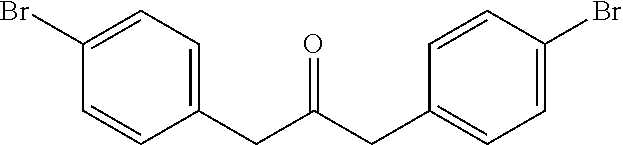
C1=C(Br)C=CC(CC(CC2=CC=C(Br)C=C2)=O)=C1
